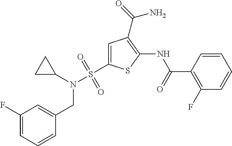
C1=CC(C(=O)NC2=C(C(=O)N)C=C(S(N(C3CC3)CC3=CC(F)=CC=C3)(=O)=O)S2)=C(F)C=C1
